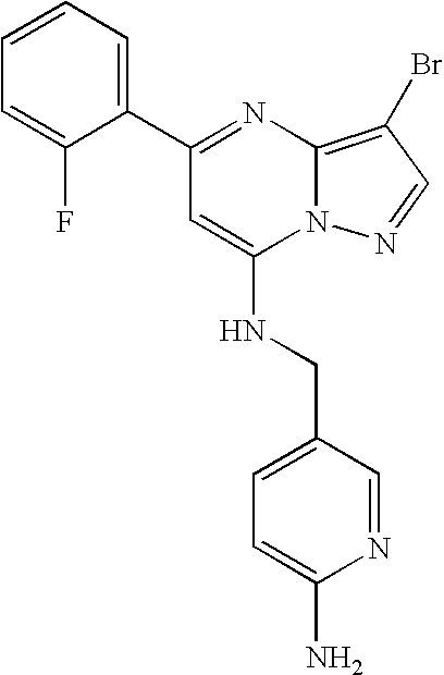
C1(C2=NC3=C(Br)C=NN3C(NCC3=CC=C(N)N=C3)=C2)=CC=CC=C1F
